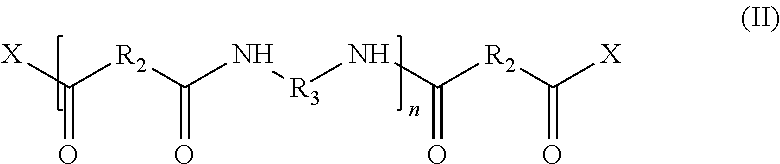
[X]C([R2]C(=O)N[R3]NC(=O)[R2]C(=O)[X])=O
